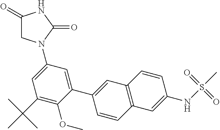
C1(C2=CC3=C(C=C2)C=C(NS(=O)(=O)C)C=C3)=CC(N2CC(=O)NC2=O)=CC(C(C)(C)C)=C1OC
